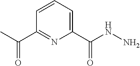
C1=CC=C(C(NN)=O)N=C1C(C)=O
